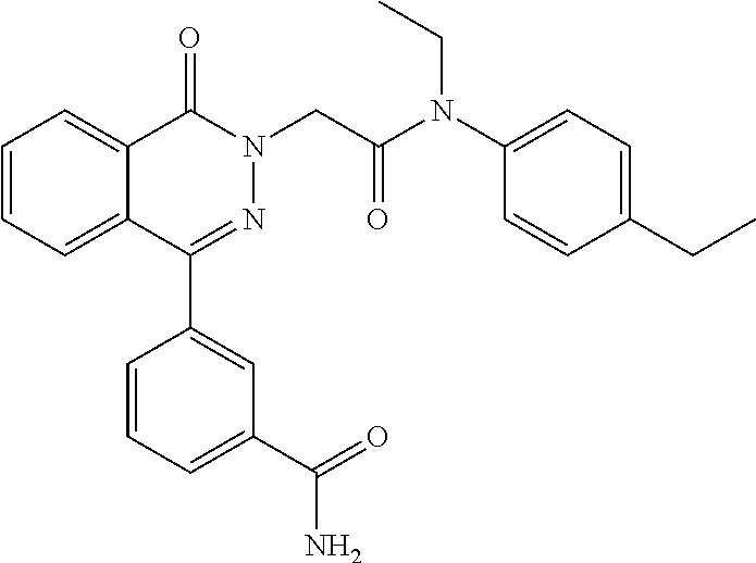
C1=CC=C2C(=C1)C(=O)N(CC(N(C1=CC=C(CC)C=C1)CC)=O)N=C2C1=CC(C(=O)N)=CC=C1
